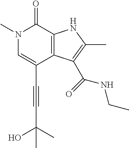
N1(C)C=C(C#CC(O)(C)C)C2=C(C1=O)NC(C)=C2C(=O)NCC
